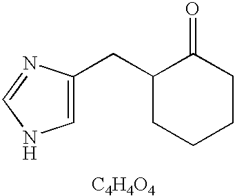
[C4H4O4].C1(CC2CCCCC2=O)=CNC=N1
